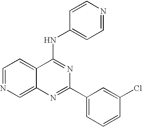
C1=NC=C2C(=C1)C(NC1=CC=NC=C1)=NC(C1=CC=CC(Cl)=C1)=N2
